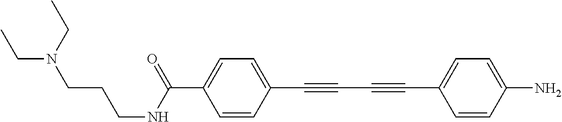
C1=CC(C#CC#CC2=CC=C(N)C=C2)=CC=C1C(NCCCN(CC)CC)=O
